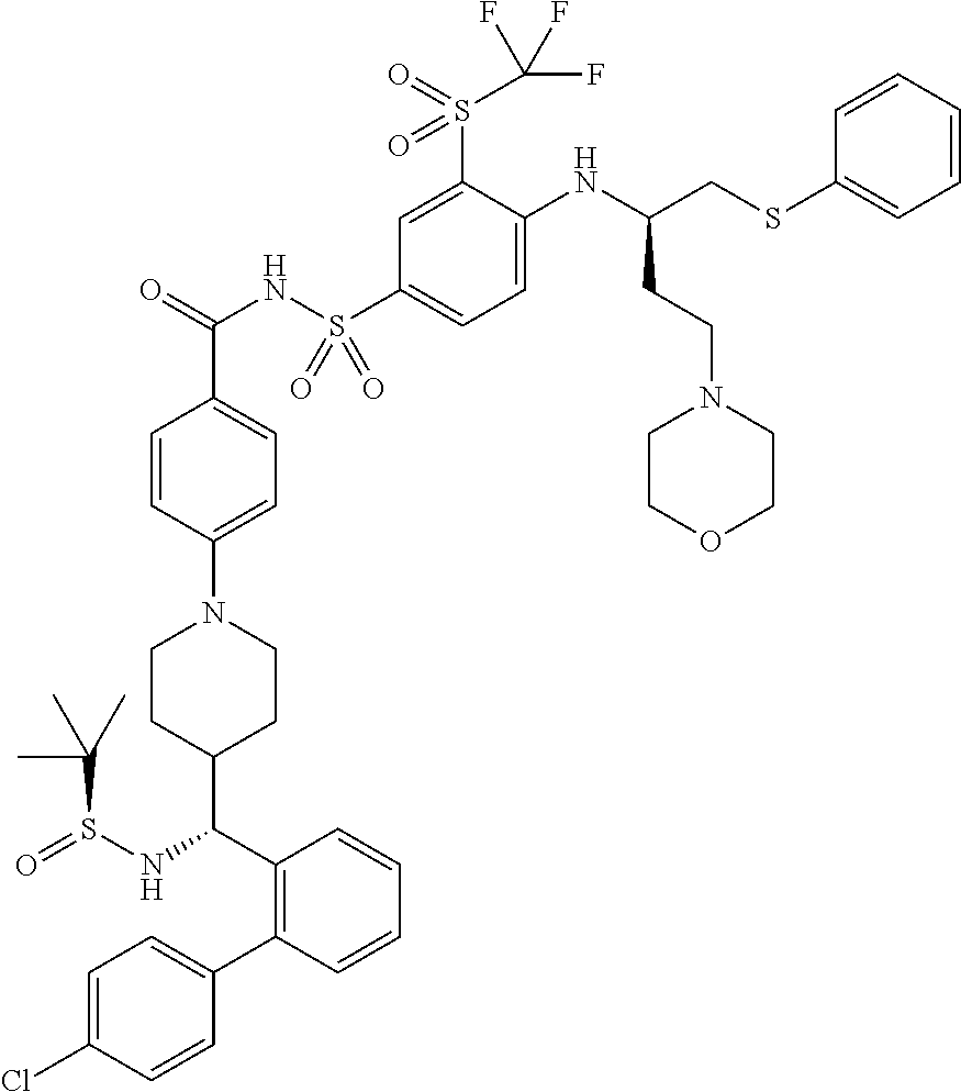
C1=C(Cl)C=CC(C2=C(C(NS(=O)C(C)(C)C)C3CCN(C4=CC=C(C(=O)NS(C5=CC=C(NC(CSC6=CC=CC=C6)CCN6CCOCC6)C(S(=O)(=O)C(F)(F)F)=C5)(=O)=O)C=C4)CC3)C=CC=C2)=C1
